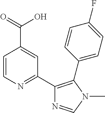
C1=CN=C(C2=C(C3=CC=C(F)C=C3)N(C)C=N2)C=C1C(=O)O
